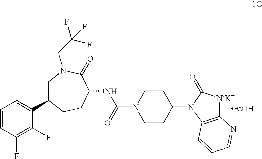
C1C(C2=CC=CC(F)=C2F)CCC(NC(N2CCC(N3C4=C([N-K+]C3=O)N=CC=C4)CC2)=O)C(=O)N1CC(F)(F)F.[EtOH]
